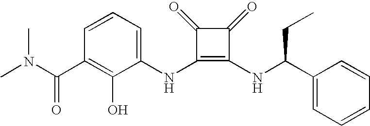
CN(C(C1=C(O)C(NC2=C(NC(C3=CC=CC=C3)CC)C(=O)C2=O)=CC=C1)=O)C
